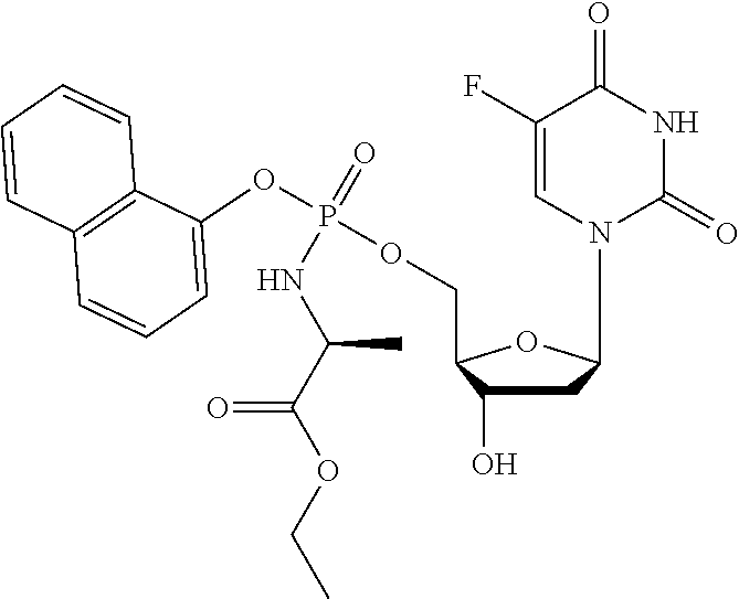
C1(F)=CN(C2CC(O)C(COP(OC3=CC=CC4=C3C=CC=C4)(NC(C)C(=O)OCC)=O)O2)C(=O)NC1=O
